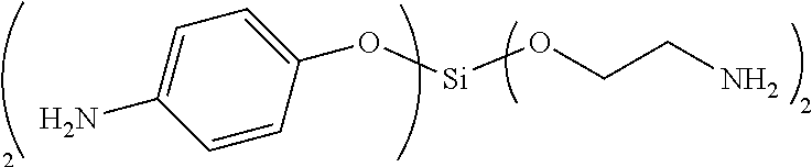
O([Si]OCCN)C1=CC=C(N)C=C1
